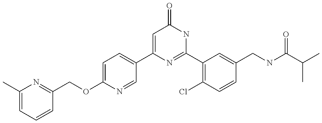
C1(OCC2=NC(C)=CC=C2)=CC=C(C2=CC(=O)NC(C3=C(Cl)C=CC(CNC(C(C)C)=O)=C3)=N2)C=N1
